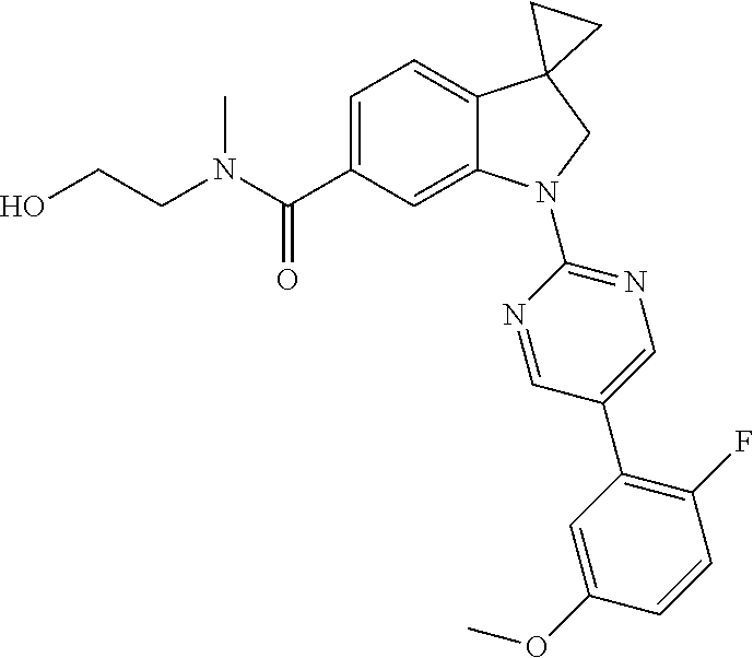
N(C(C1=CC=C2C(=C1)N(C1=NC=C(C3=C(F)C=CC(OC)=C3)C=N1)CC21CC1)=O)(CCO)C
